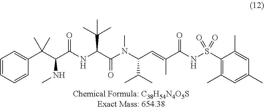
C1=CC=CC(C(C(C(NC(C(N(C(C=C(C(NS(C2=C(C)C=C(C)C=C2C)(=O)=O)=O)C)C(C)C)C)=O)C(C)(C)C)=O)NC)(C)C)=C1
